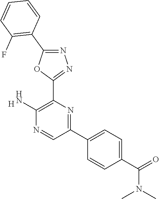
[H].C1(N)=C(C2=NN=C(C3=C(F)C=CC=C3)O2)N=C(C2=CC=C(C(=O)N(C)C)C=C2)C=N1
